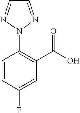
C1=CC(F)=CC(C(O)=O)=C1N1N=CC=N1
